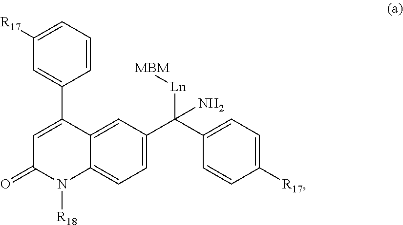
C1([R17])=CC=CC(C2=CC(=O)N([R18])C3=CC=C(C(C4=CC=C([R17])C=C4)([Ln][MBM])N)C=C23)=C1
